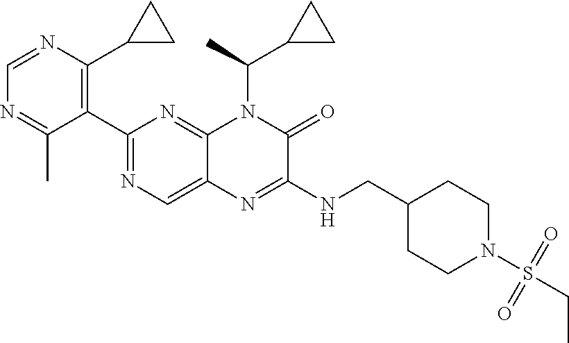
C1=NC(C2CC2)=C(C2=NC=C3C(=N2)N(C(C)C2CC2)C(=O)C(NCC2CCN(S(CC)(=O)=O)CC2)=N3)C(C)=N1
